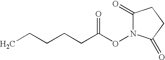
C1(=O)N(OC(CCCCC)=O)C(=O)CC1
